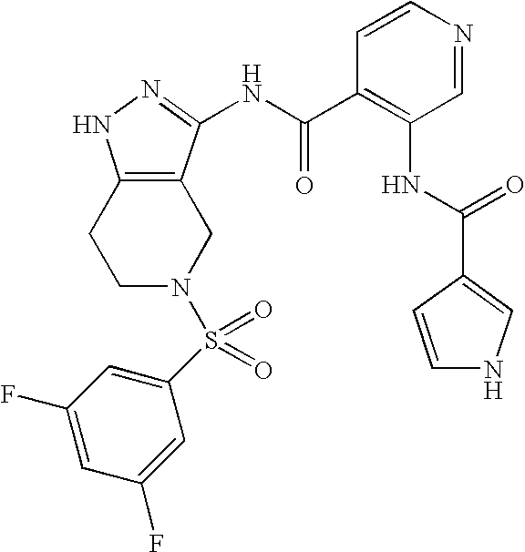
C1N(S(=O)(=O)C2=CC(F)=CC(F)=C2)CC2=C(C1)NN=C2NC(C1=C(NC(=O)C2=CNC=C2)C=NC=C1)=O
